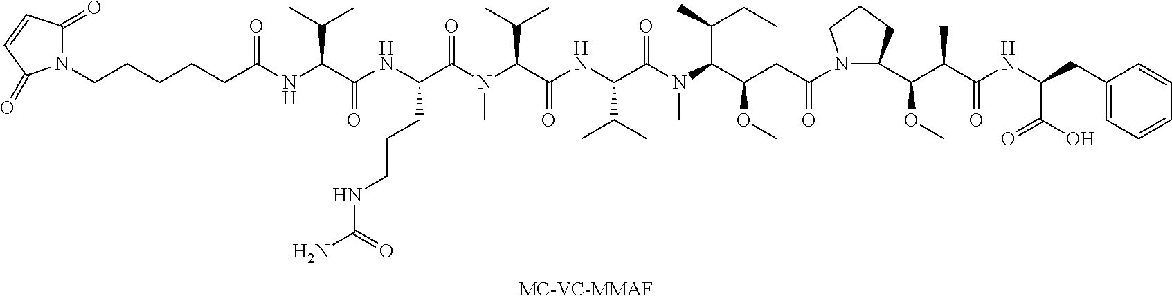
N1(CCCCCC(=O)NC(C(NC(CCCNC(N)=O)C(=O)N(C)C(C(NC(C(N(C(C(CC)C)C(OC)CC(N2C(C(C(C(NC(C(O)=O)CC3=CC=CC=C3)=O)C)OC)CCC2)=O)C)=O)C(C)C)=O)C(C)C)=O)C(C)C)C(=O)C=CC1=O.[MC-VC-MMAF]
